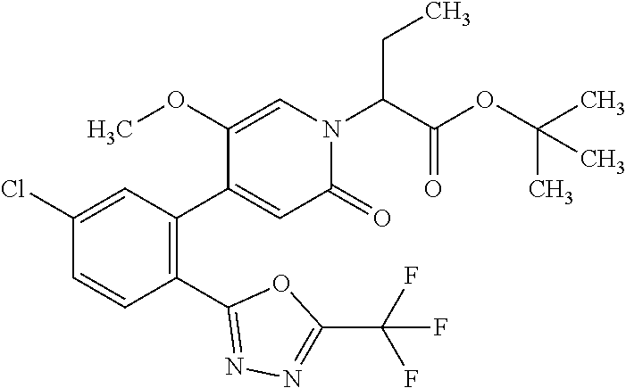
C1(Cl)=CC(C2=CC(=O)N(C(C(OC(C)(C)C)=O)CC)C=C2OC)=C(C2=NN=C(C(F)(F)F)O2)C=C1
